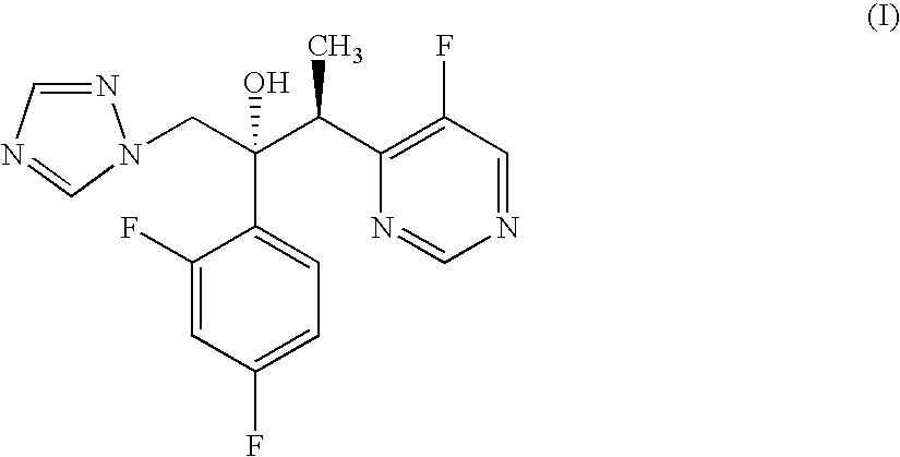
C1(F)=CC(F)=CC=C1C(CN1N=CN=C1)(C(C1=C(F)C=NC=N1)C)O
